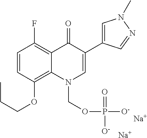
C1=CC(OCCC)=C2C(=C1F)C(=O)C(C1=CN(C)N=C1)=CN2COP([O-])(=O)[O-].[Na].[Na]
